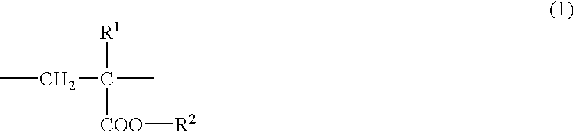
CCC(C)([R1])[COO][R2]
